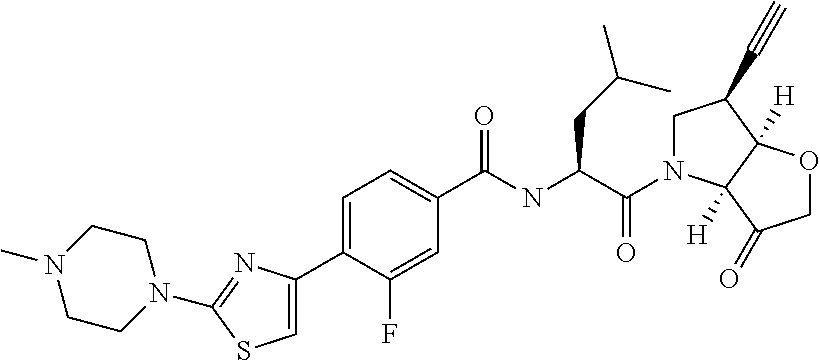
C1(C2=CC=C(C(NC(CC(C)C)C(N3CC(C#C)C4([H])C3([H])C(=O)CO4)=O)=O)C=C2F)=CSC(N2CCN(C)CC2)=N1
